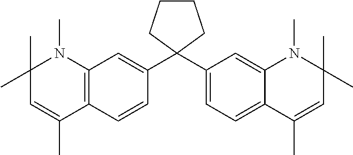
C12=C(C=CC(C3(C4=CC=C5C(=C4)N(C)C(C)(C)C=C5C)CCCC3)=C1)C(C)=CC(C)(C)N2C
